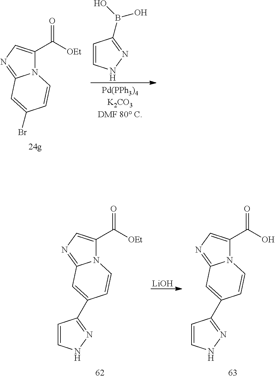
N12C(=NC=C1C([OEt])=O)C=C(Br)C=C2.C1=CNN=C1B(O)O.N12C(=NC=C1C([OEt])=O)C=C(C1=NNC=C1)C=C2.[LiOH].N12C(=NC=C1C(O)=O)C=C(C1=NNC=C1)C=C2
